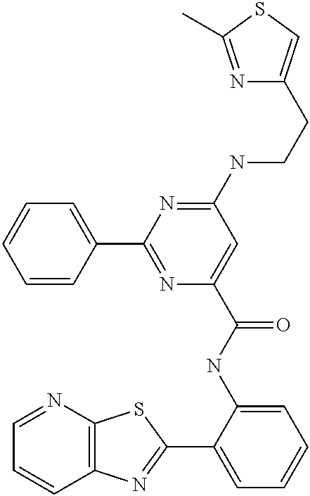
C1=NC2=C(C=C1)N=C(C1=CC=CC=C1NC(=O)C1=CC(NCCC3=CSC(C)=N3)=NC(C3=CC=CC=C3)=N1)S2
